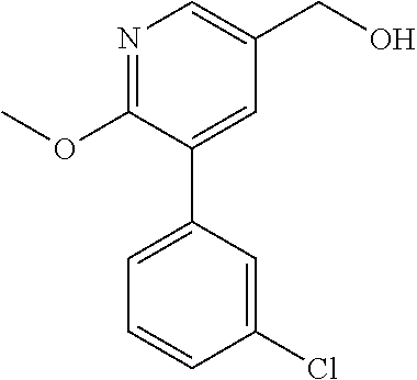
C1(OC)=NC=C(CO)C=C1C1=CC=CC(Cl)=C1
